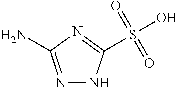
N1=C(N)N=C(S(O)(=O)=O)N1
